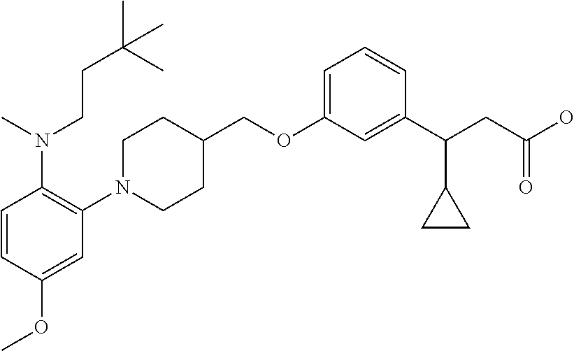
C1(OCC2CCN(C3=C(N(C)CCC(C)(C)C)C=CC(OC)=C3)CC2)=CC=CC(C(CC(O)=O)C2CC2)=C1
